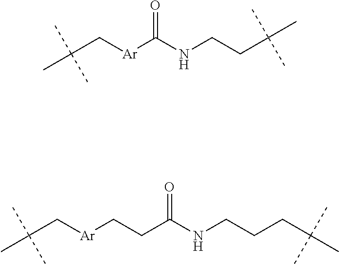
C(C[Ar]C(NCCC(C)(C)C)=O)(C)(C)C.C(C[Ar]CCC(NCCCC(C)(C)C)=O)(C)(C)C
